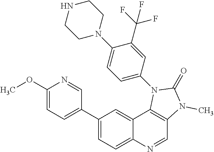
C1(N2CCNCC2)=CC=C(N2C3=C(C=NC4=CC=C(C5=CC=C(OC)N=C5)C=C43)N(C)C2=O)C=C1C(F)(F)F
